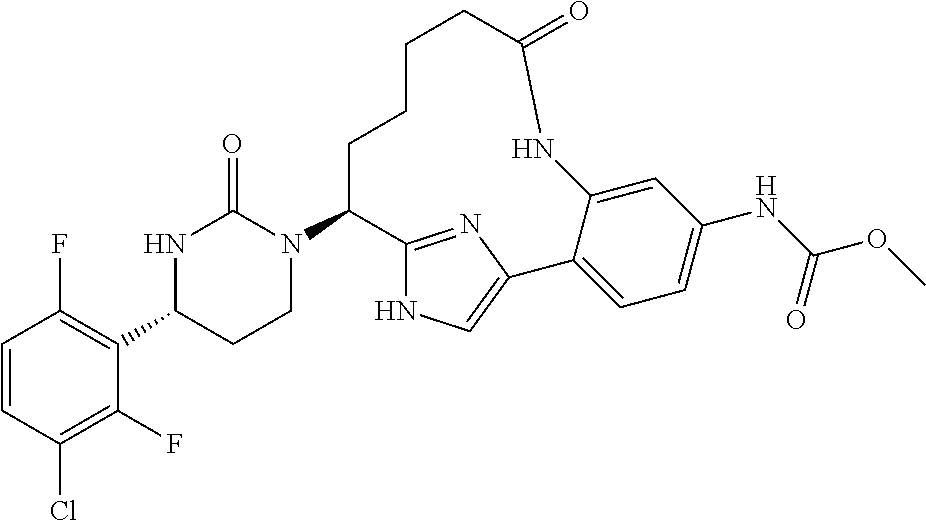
C1=CC(Cl)=C(F)C(C2CCN(C3C4=NC(=CN4)C4=CC=C(NC(OC)=O)C=C4NC(=O)CCCC3)C(=O)N2)=C1F
